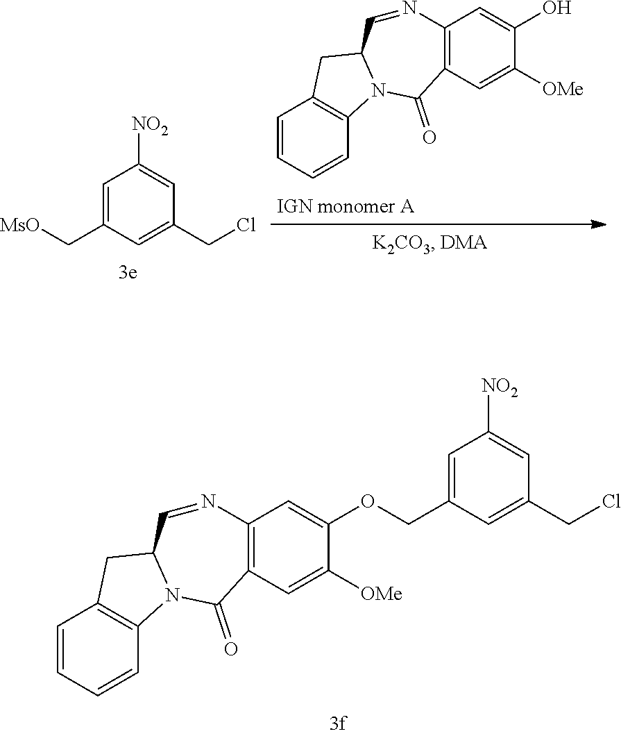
C1=CC=CC2=C1CC1N2C(=O)C2=C(C=C(O)C([OMe])=C2)N=C1.C1=C(C[MsO])C=C(CCl)C=C1[NO2].C1=CC=CC2=C1CC1N2C(=O)C2=C(C=C(OCC3=CC([NO2])=CC(CCl)=C3)C([OMe])=C2)N=C1
